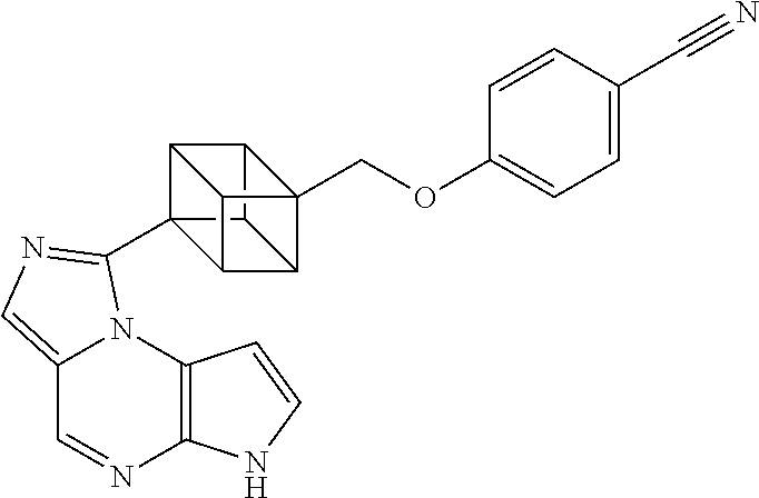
C12=C(N3C(=CN=C3C34C5C6C3C3C6(COC6=CC=C(C#N)C=C6)C5C34)C=N1)C=CN2
